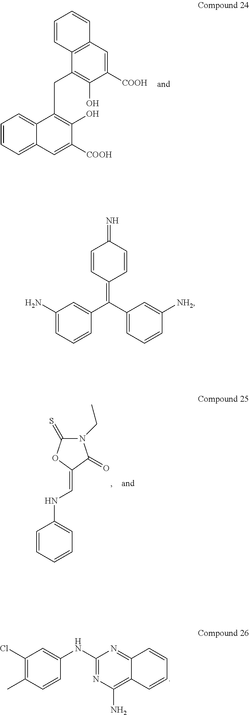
C1=CC=C2C(=C1)C(CC1=C(O)C([COOH])=CC3=C1C=CC=C3)=C(O)C([COOH])=C2.C1=CC=CC=C1NC=C1C(=O)N(CC)C(=S)O1.C1(Cl)=C(C)C=CC(NC2=NC(N)=C3C(=N2)C=CC=C3)=C1.C1(N)=CC=CC(C(C2=CC=CC([NH2])=C2)=C2C=CC(=N)C=C2)=C1
